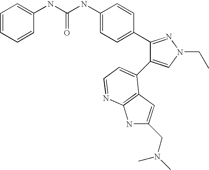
C(NC1=CC=C(C2=NN(CC)C=C2C2=CC=NC3=C2C=C(CN(C)C)N3)C=C1)(=O)NC1=CC=CC=C1
